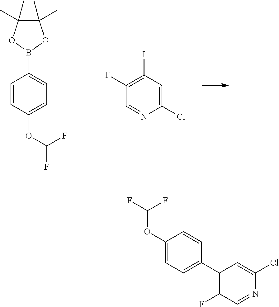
C1=CC(OC(F)F)=CC=C1B1OC(C)(C)C(C)(C)O1.C1(Cl)=CC(I)=C(F)C=N1.C1(OC(F)F)=CC=C(C2=C(F)C=NC(Cl)=C2)C=C1
